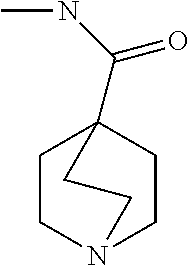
C1CN2CCC1(C(NC)=O)CC2
